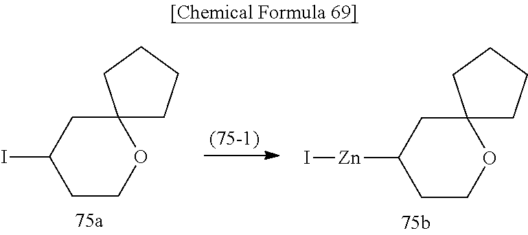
C1C(I)CCOC12CCCC2.C1C([Zn]I)CCOC12CCCC2
